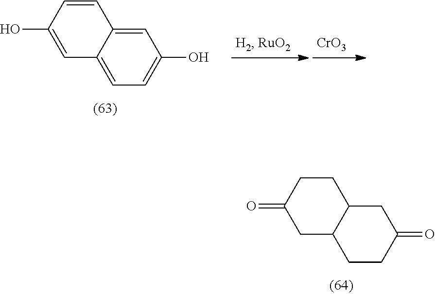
O=C1CC2C(CC1)CC(=O)CC2.OC1=CC2=CC=C(O)C=C2C=C1.[CrO3]
